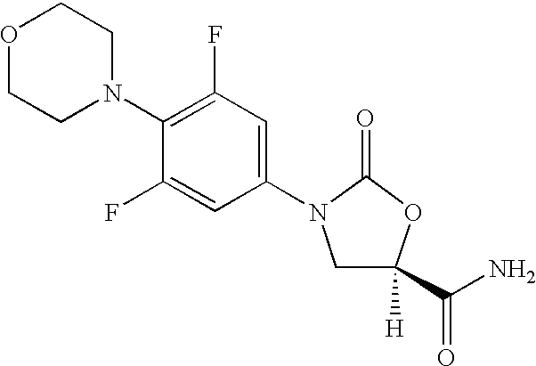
C1([H])(C(N)=O)CN(C2=CC(F)=C(N3CCOCC3)C(F)=C2)C(=O)O1
